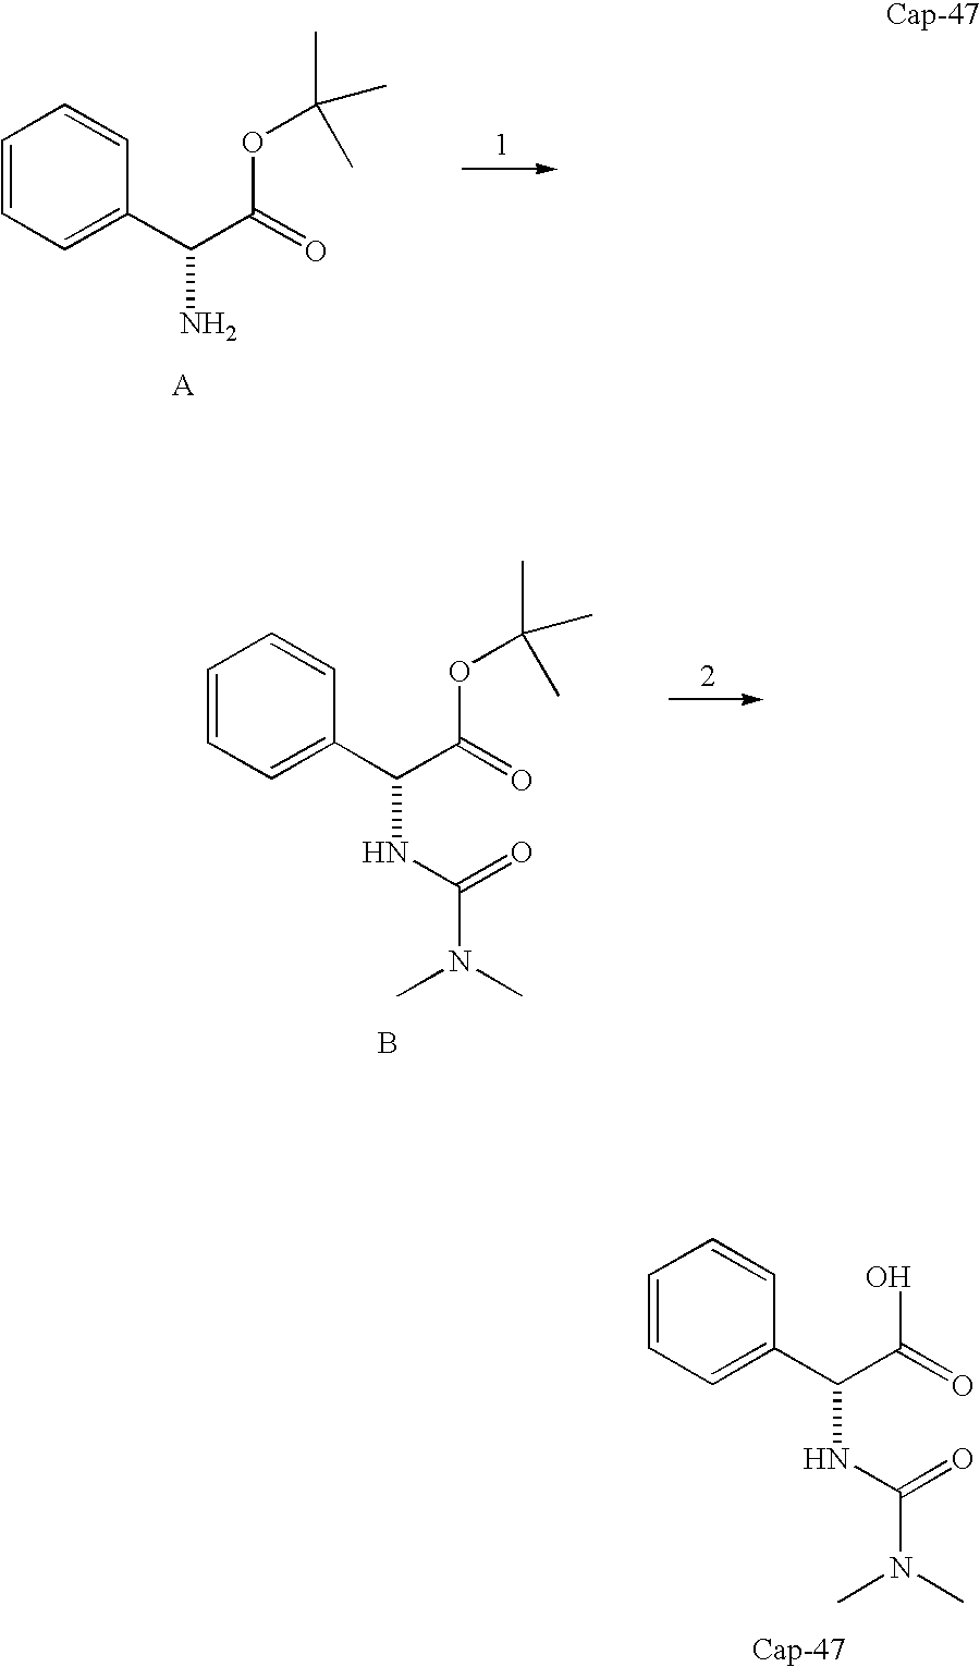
C1=CC=C(C(C(=O)OC(C)(C)C)N)C=C1.C1=CC=C(C(C(=O)OC(C)(C)C)NC(N(C)C)=O)C=C1.B.C1=CC=C(C(C(=O)O)NC(N(C)C)=O)C=C1.[Cap-47]
